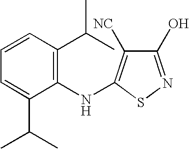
C1(O)=NSC(NC2=C(C(C)C)C=CC=C2C(C)C)=C1[NC]
